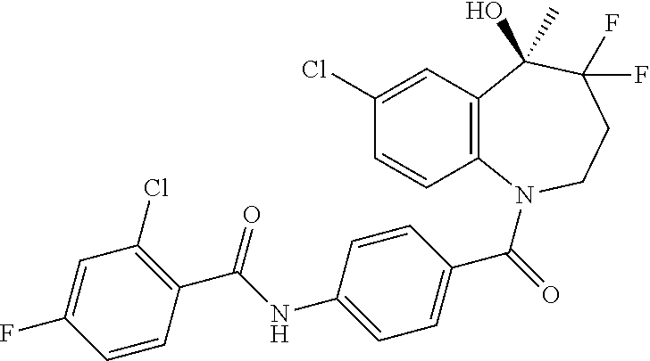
C1(Cl)=CC2=C(C=C1)N(C(=O)C1=CC=C(NC(C3=C(Cl)C=C(F)C=C3)=O)C=C1)CCC(F)(F)C2(O)C
